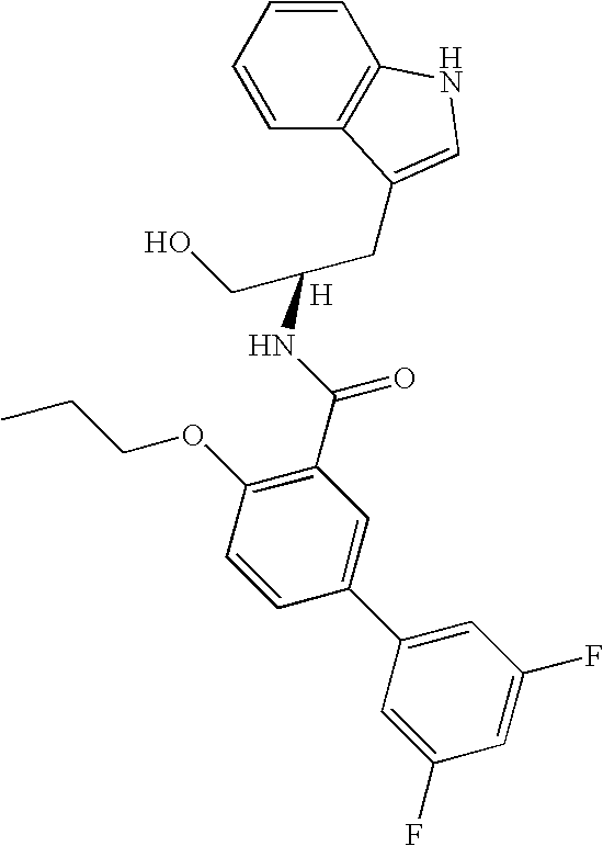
C1=CC=CC2=C1NC=C2CC(CO)NC(C1=C(OCCC)C=CC(C2=CC(F)=CC(F)=C2)=C1)=O.[H]
